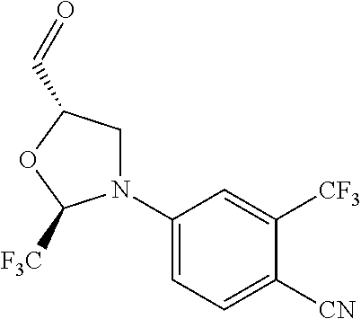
C1N(C2=CC=C([CN])C([CF3])=C2)C([F3C])OC1C=O
